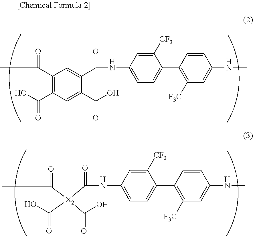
C1(C(C)=O)=C(C(O)=O)C=C(C(O)=O)C(C(=O)NC2=CC=C(C3=C([F3C])C=C(NC)C=C3)C([CF3])=C2)=C1.C1(C2=C([F3C])C=C(NC)C=C2)=CC=C(NC(=O)[X2](C(=O)C)(C(O)=O)C(O)=O)C=C1[CF3]
